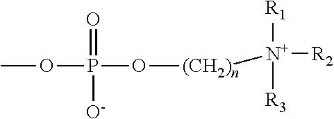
COP(O[(CH2)n][N+]([R1])([R3])[R2])(=O)[O-]
